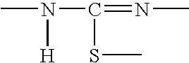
CN(C(=NC)SC)[H]
